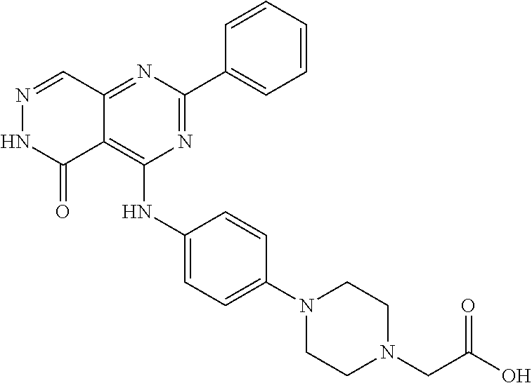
C12=NC(C3=CC=CC=C3)=NC(NC3=CC=C(N4CCN(CC(O)=O)CC4)C=C3)=C1C(=O)NN=C2
